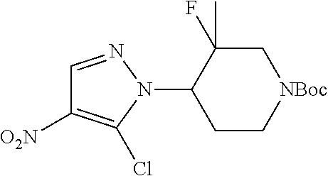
C1(N2N=CC([O2N])=C2Cl)CC[NBoc]CC1(F)C
